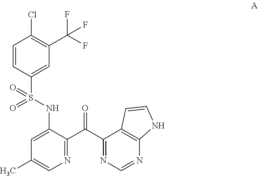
N1=C(C(C2=NC=NC3=C2C=CN3)=O)C(NS(C2=CC(C(F)(F)F)=C(Cl)C=C2)(=O)=O)=CC(C)=C1
